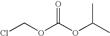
ClCOC(OC(C)C)=O
